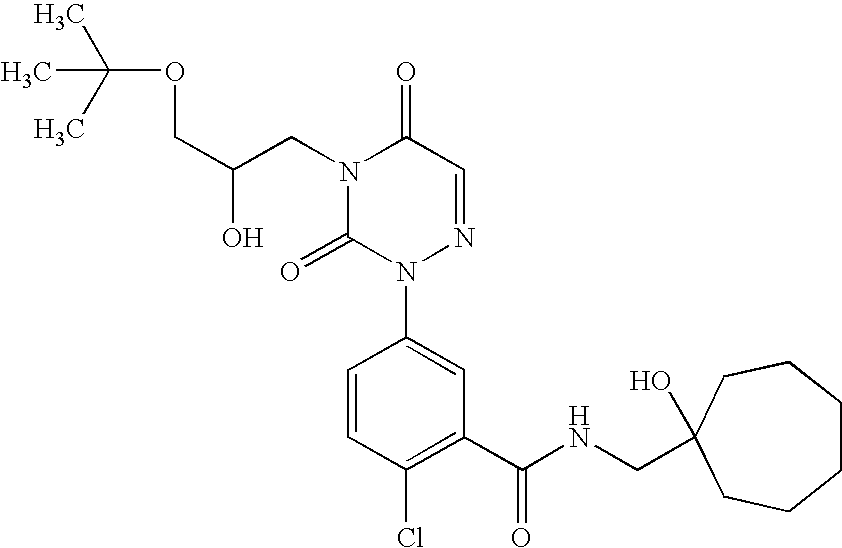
N1(CC(COC(C)(C)C)O)C(=O)N(C2=CC(C(=O)NCC3(O)CCCCCC3)=C(Cl)C=C2)N=CC1=O
